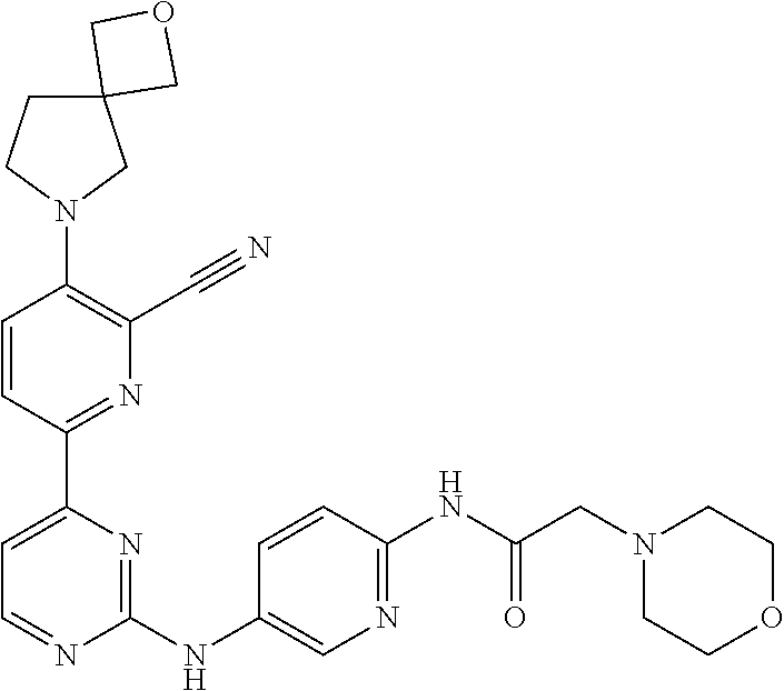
C1=CC(C2=CC=NC(NC3=CN=C(NC(CN4CCOCC4)=O)C=C3)=N2)=NC(C#N)=C1N1CC2(CC1)COC2
